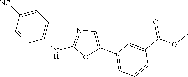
C1=C([NC])C=CC(NC2=NC=C(C3=CC=CC(C(OC)=O)=C3)O2)=C1
